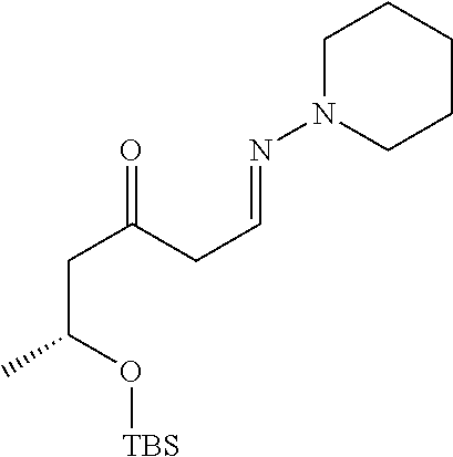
C1N(N=CCC(CC(O[TBS])C)=O)CCCC1
